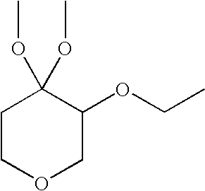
C1COCC(OCC)C1(OC)OC
